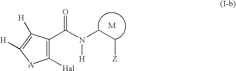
C1([Hal])=C(C(N(CC[Z])[H])=O)C([H])=C([H])[A]1
